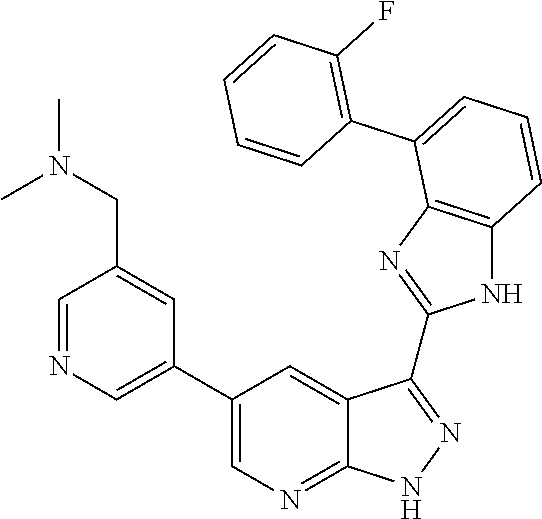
C1(F)=C(C2=CC=CC3=C2N=C(C2=NNC4=NC=C(C5=CN=CC(CN(C)C)=C5)C=C42)N3)C=CC=C1
